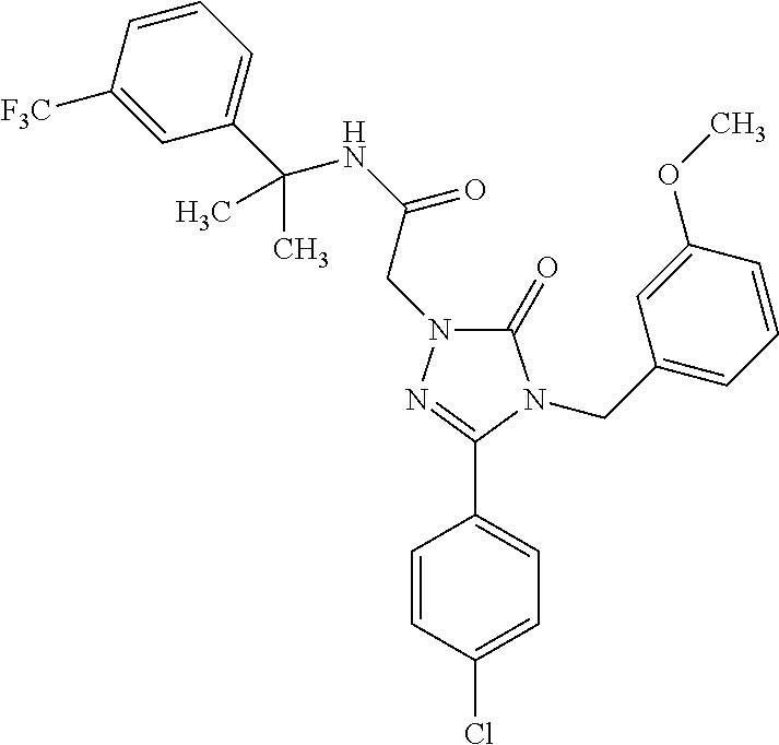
C1(Cl)=CC=C(C2=NN(CC(NC(C)(C3=CC=CC([F3C])=C3)C)=O)C(=O)N2CC2=CC=CC(OC)=C2)C=C1
